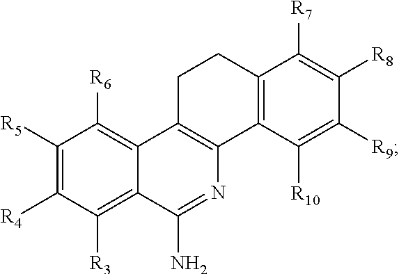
C1([R5])=C([R4])C([R3])=C2C(=C1[R6])C1=C(C3=C(CC1)C([R7])=C([R8])C([R9])=C3[R10])N=C2N
